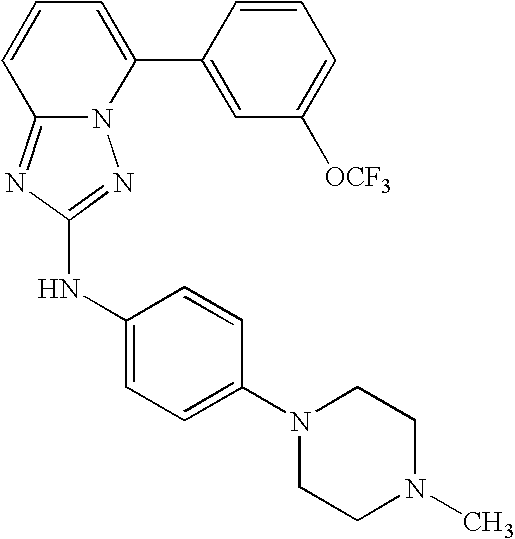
N12C(=NC(NC3=CC=C(N4CCN(C)CC4)C=C3)=N1)C=CC=C2C1=CC([OCF3])=CC=C1
